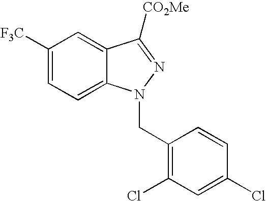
C1([F3C])=CC=C2C(=C1)C([CO2Me])=NN2CC1=C(Cl)C=C(Cl)C=C1
